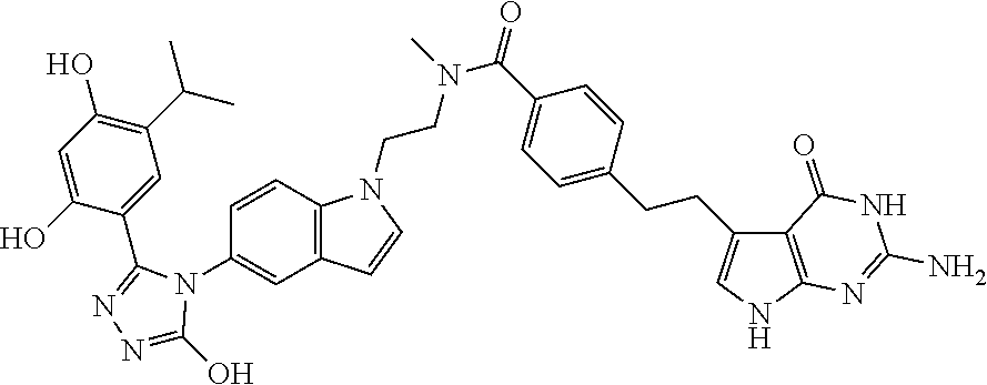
C12=C(NC=C1CCC1=CC=C(C(N(C)CCN3C4=C(C=C(N5C(O)=NN=C5C5=CC(C(C)C)=C(O)C=C5O)C=C4)C=C3)=O)C=C1)N=C(N)NC2=O
